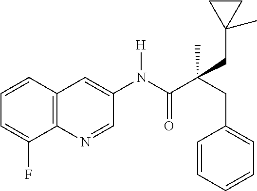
C12=C(C=CC=C1F)C=C(N(C(C(CC1=CC=CC=C1)(C)CC1(C)CC1)=O)[H])C=N2
